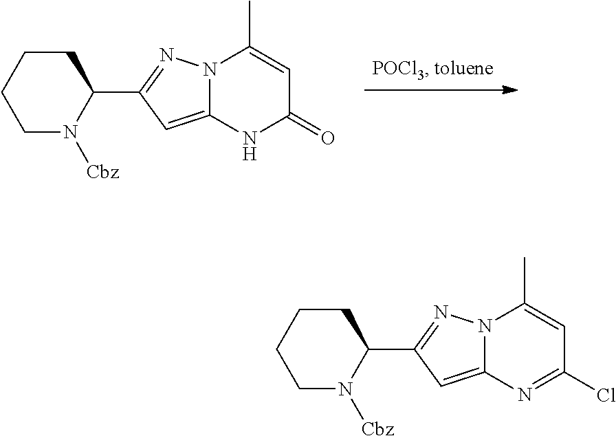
C1CCCC(C2=NN3C(=C2)N=C(Cl)C=C3C)N1[Cbz].C1CCCC(C2=NN3C(=C2)NC(=O)C=C3C)N1[Cbz]
